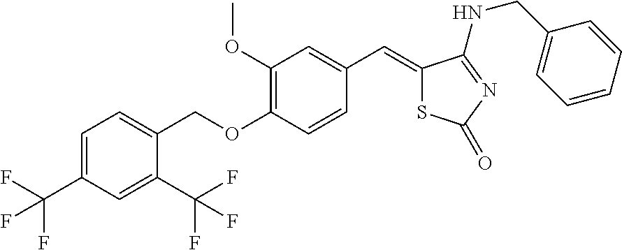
C1(OCC2=CC=C(C(F)(F)F)C=C2C(F)(F)F)=C(OC)C=C(C=C2SC(=O)N=C2NCC2=CC=CC=C2)C=C1
